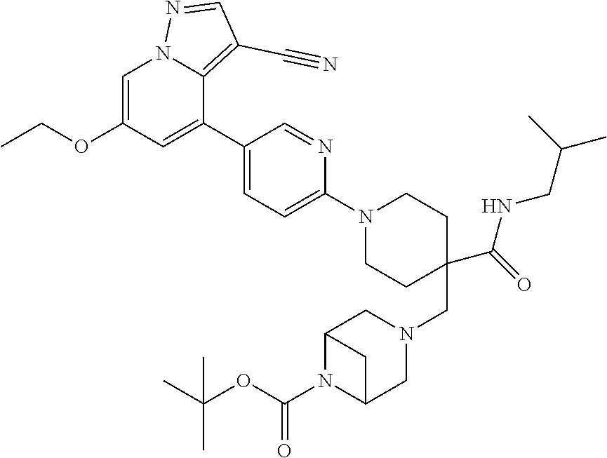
C1=C(OCC)C=C(C2=CC=C(N3CCC(CN4CC5N(C(OC(C)(C)C)=O)C(C4)C5)(C(=O)NCC(C)C)CC3)N=C2)C2=C(C#N)C=NN12
